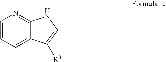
C1=CC=C2C(=N1)NC=C2[R3]
